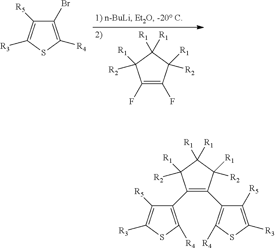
C1(Br)=C([R4])SC([R3])=C1[R5].C1(F)=C(F)C([R2])([R1])C([R1])([R1])C1([R2])[R1].C1(C2=C(C3=C([R4])SC([R3])=C3[R5])C([R2])([R1])C([R1])([R1])C2([R2])[R1])=C([R4])SC([R3])=C1[R5]
